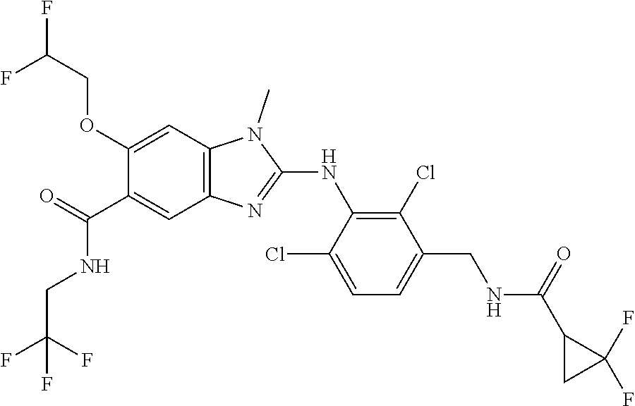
C1(OCC(F)F)=CC2=C(C=C1C(NCC(F)(F)F)=O)N=C(NC1=C(Cl)C(CNC(C3CC3(F)F)=O)=CC=C1Cl)N2C
